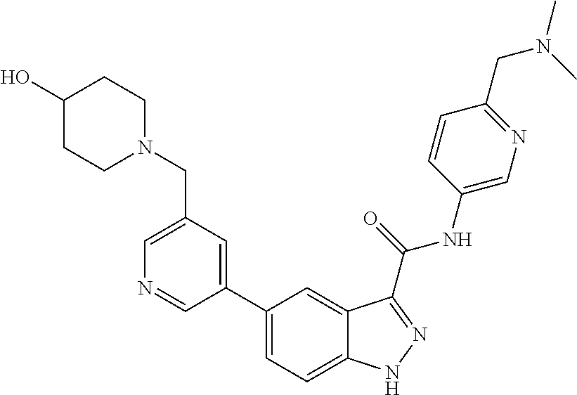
C1(CN2CCC(O)CC2)=CN=CC(C2=CC=C3C(=C2)C(C(NC2=CN=C(CN(C)C)C=C2)=O)=NN3)=C1
